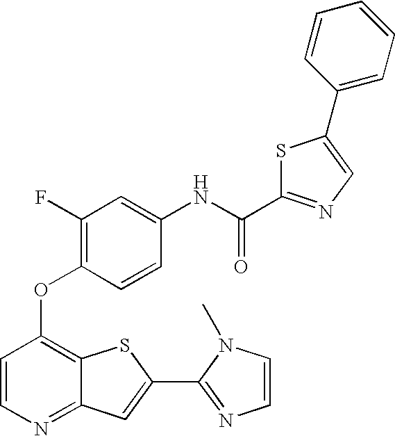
C1=CN=C2C(=C1OC1=C(F)C=C(NC(C3=NC=C(C4=CC=CC=C4)S3)=O)C=C1)SC(C1=NC=CN1C)=C2
